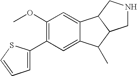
C1(OC)=C(C2=CC=CS2)C=C2C(=C1)C1C(C2C)CNC1
